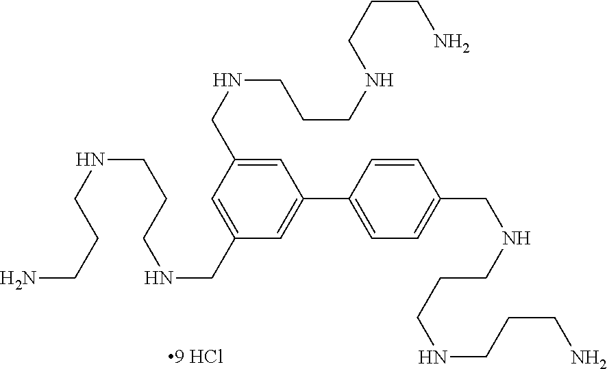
C(NCC1=CC(C2=CC=C(CNCCCNCCCN)C=C2)=CC(CNCCCNCCCN)=C1)CCNCCCN
